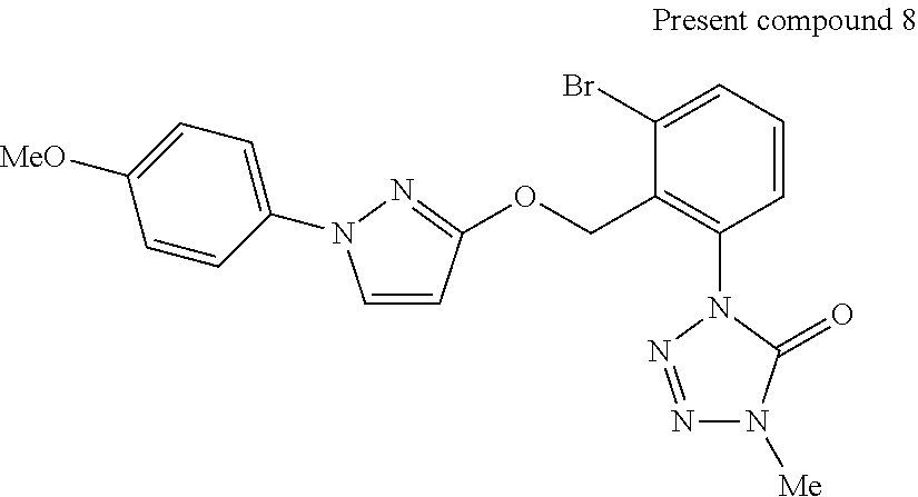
C1=CC(OCC2=C(N3N=NN([Me])C3=O)C=CC=C2Br)=NN1C1=CC=C([MeO])C=C1
